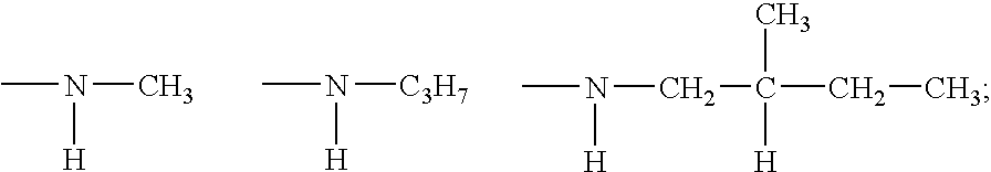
CN(C)[H].CN([C3H7])[H].CN(CC([H])(CC)C)[H]
